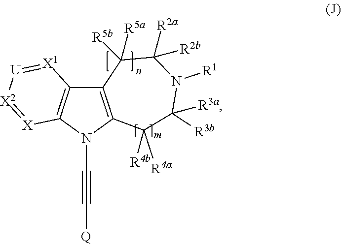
C12=C(N(C#C[Q])C3=C1[X1]=[U][X2]=[X]3)C([R4b])([R4a])C([R3b])([R3a])N([R1])C([R2a])([R2b])C2([R5b])[R5a]
